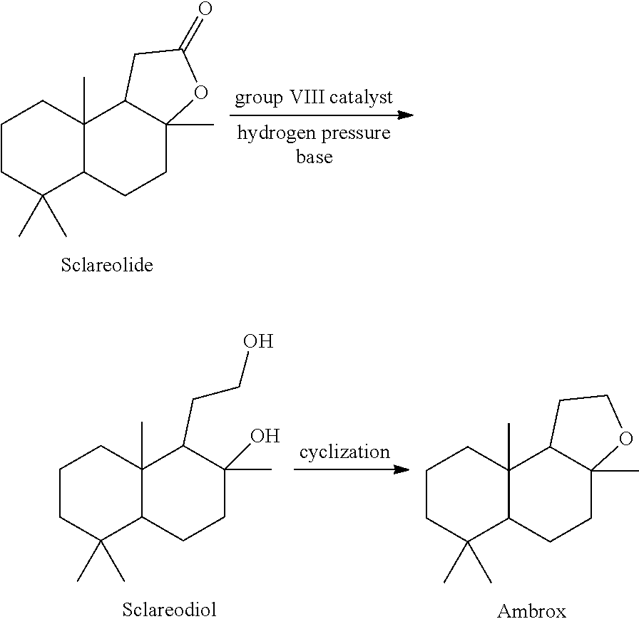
C1CC(C)(C)C2C(C)(C1)C1C(C)(CC2)OC(=O)C1.C1CC(C)(C)C2C(C)(C1)C(CCO)C(C)(O)CC2.C1CC(C)(C)C2C(C)(C1)C1C(C)(CC2)OCC1
